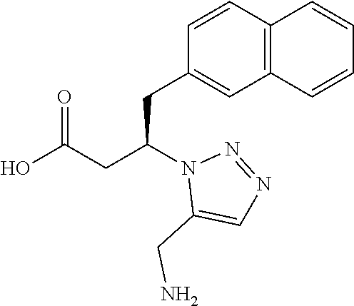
C1(CC(CC(=O)O)N2C(CN)=CN=N2)=CC2=C(C=C1)C=CC=C2
